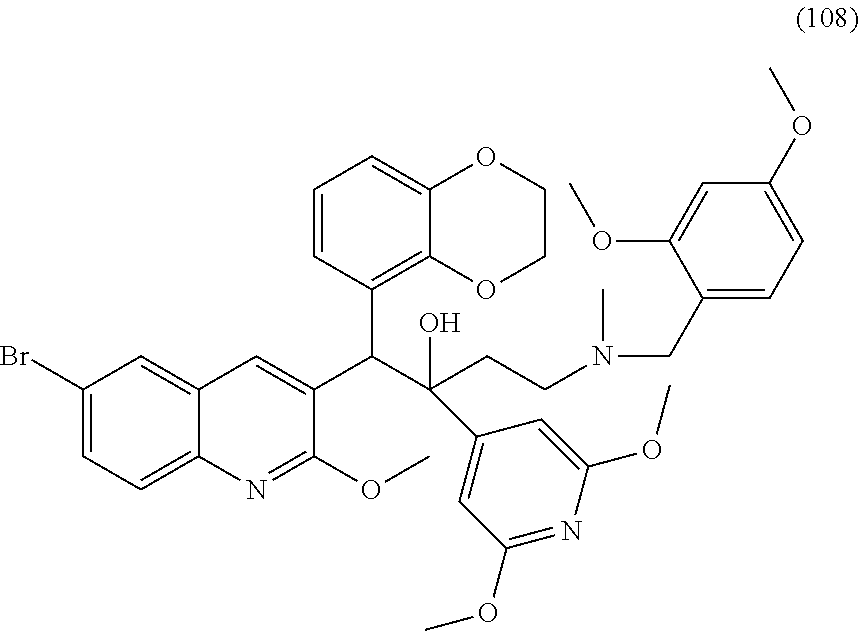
C1(Br)=CC=C2C(=C1)C=C(C(C(CCN(C)CC1=CC=C(OC)C=C1OC)(O)C1=CC(OC)=NC(OC)=C1)C1=C3C(=CC=C1)OCCO3)C(OC)=N2
